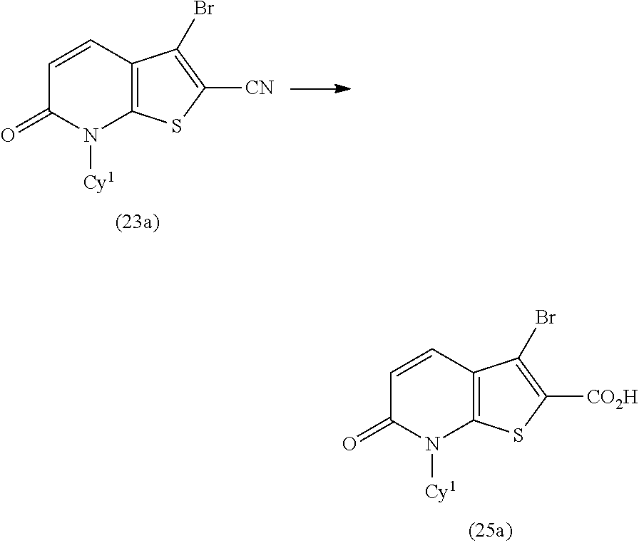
C1=CC2=C(N([Cy1])C1=O)SC([CO2H])=C2Br.C1=CC2=C(N([Cy1])C1=O)SC([CN])=C2Br
